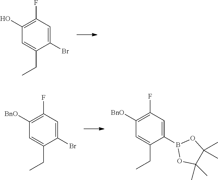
C1=C(CC)C(Br)=CC(F)=C1O.C1=C(CC)C(Br)=CC(F)=C1[BnO].B1(C2=CC(F)=C([BnO])C=C2CC)OC(C)(C)C(C)(C)O1
